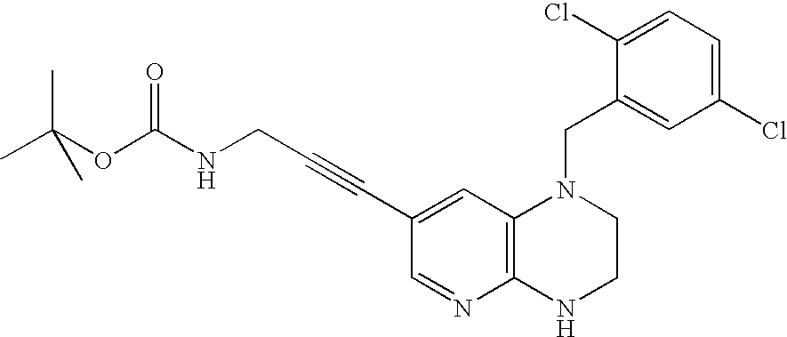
C12=C(NCCN1CC1=CC(Cl)=CC=C1Cl)N=CC(C#CCNC(OC(C)(C)C)=O)=C2
